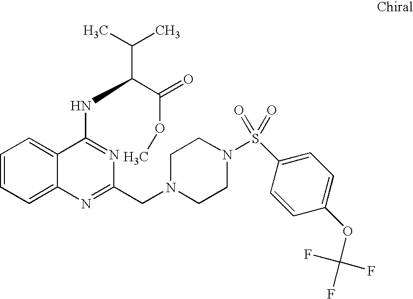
C1=CC=C2C(=C1)C(NC(C(C)C)C(=O)OC)=NC(CN1CCN(S(C3=CC=C(OC(F)(F)F)C=C3)(=O)=O)CC1)=N2
